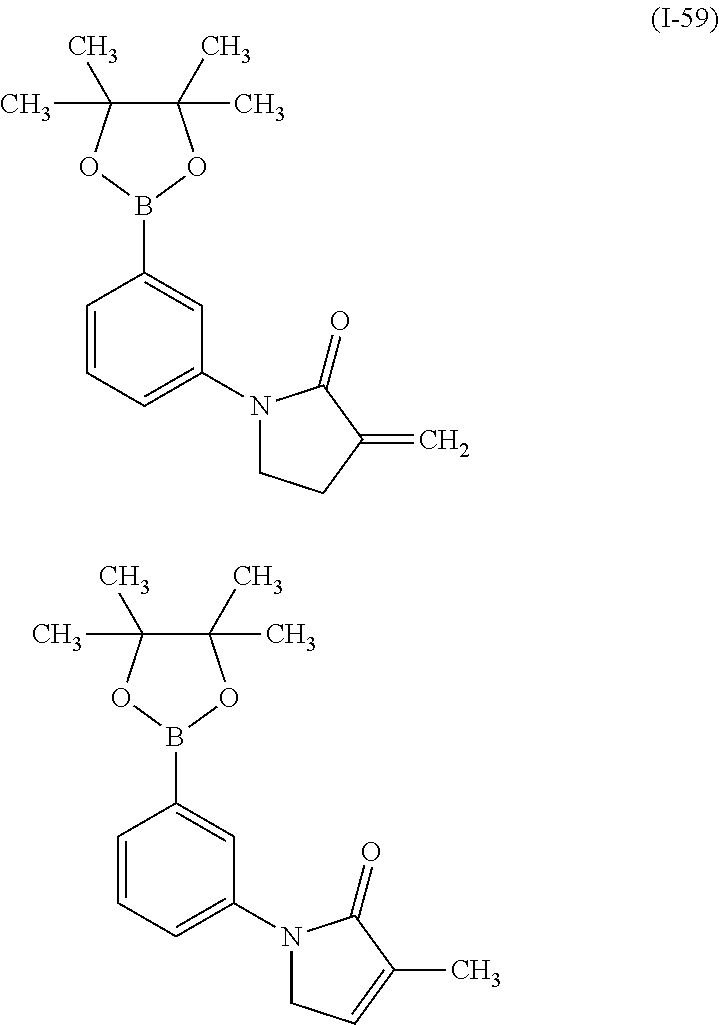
C1=CC=C(N2CCC(=C)C2=O)C=C1B1OC(C)(C)C(C)(C)O1.C1=CC=C(N2CC=C(C)C2=O)C=C1B1OC(C)(C)C(C)(C)O1
